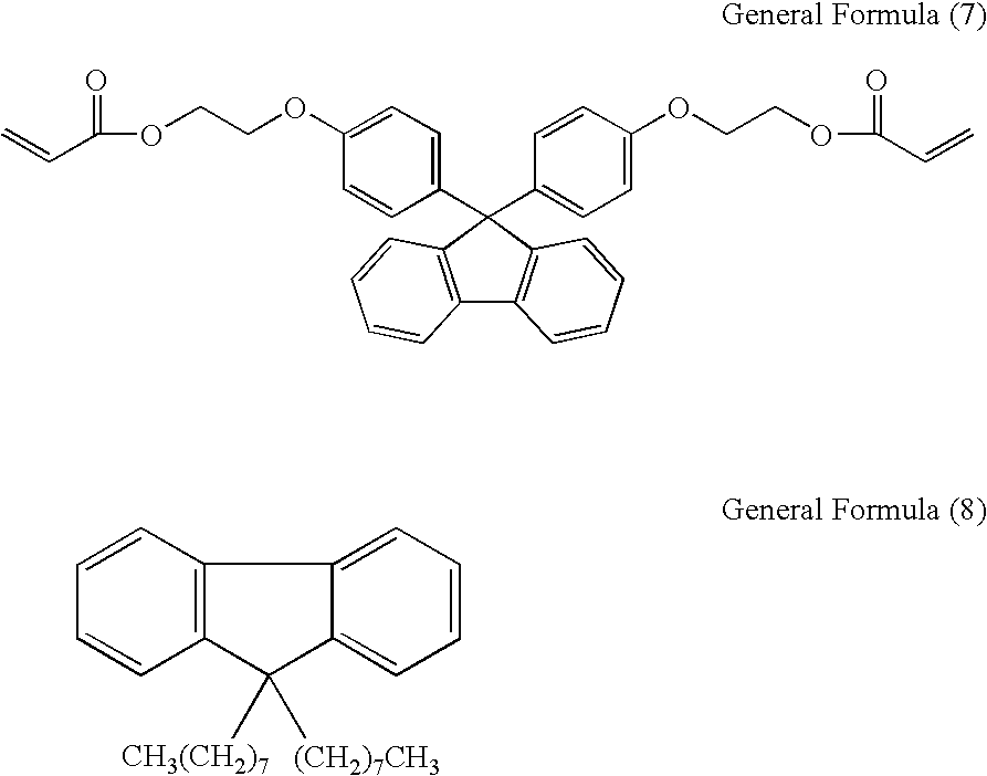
C12=C(C=CC=C1)C(C1=CC=C(OCCOC(=O)C=C)C=C1)(C1=CC=C(OCCOC(C=C)=O)C=C1)C1=C2C=CC=C1.C12=C(C([CH3(CH2)7])([(CH2)7CH3])C3=CC=CC=C13)C=CC=C2
